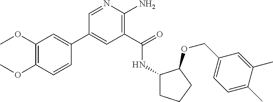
C1(C2=CC(OC)=C(OC)C=C2)=CC(C(=O)NC2CCCC2OCC2=CC=C(C)C(C)=C2)=C(N)N=C1
